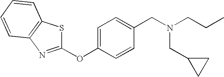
C1(CN(CCC)CC2CC2)=CC=C(OC2=NC3=C(C=CC=C3)S2)C=C1
